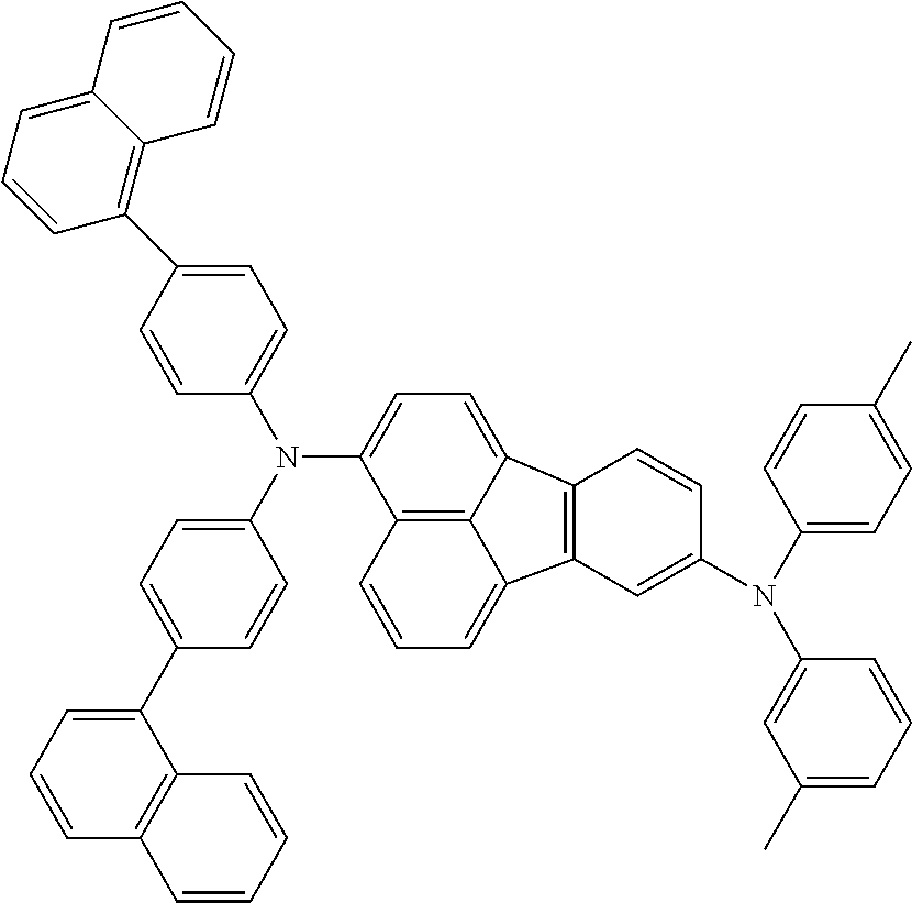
C1=C(C2=C3C(=CC=C2)C=CC=C3)C=CC(N(C2=CC=C(C3=CC=CC4=C3C=CC=C4)C=C2)C2=CC=C3C4=C2C=CC=C4C2=C3C=CC(N(C3=CC=C(C)C=C3)C3=CC(C)=CC=C3)=C2)=C1
